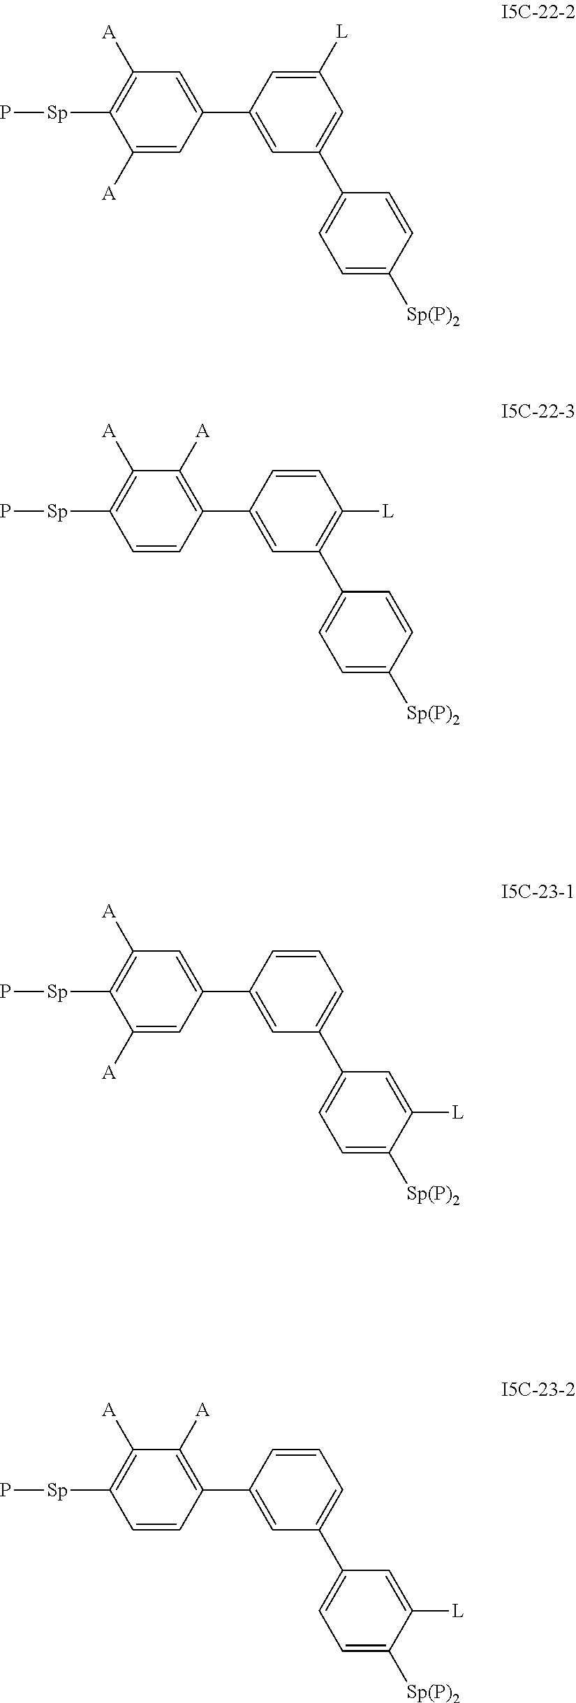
C1(C2=CC(C3=CC=C([Sp(P)2])C=C3)=CC([L])=C2)=CC([A])=C([Sp]P)C([A])=C1.C1(C2=CC(C3=CC=C([Sp(P)2])C=C3)=C([L])C=C2)=C([A])C([A])=C([Sp]P)C=C1.C1(C2=CC(C3=CC=C([Sp(P)2])C([L])=C3)=CC=C2)=CC([A])=C([Sp]P)C([A])=C1.C1(C2=CC(C3=CC=C([Sp(P)2])C([L])=C3)=CC=C2)=C([A])C([A])=C([Sp]P)C=C1
